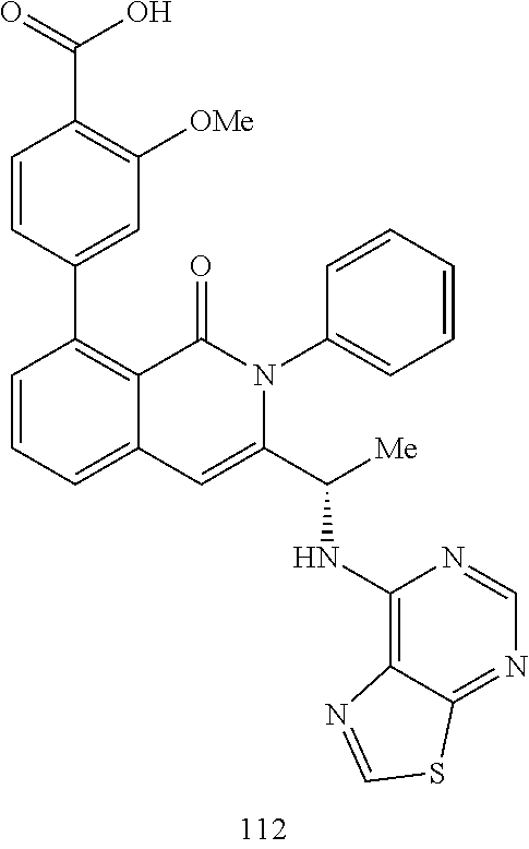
C1=CC(C2=C3C(=CC=C2)C=C(C(NC2=C4C(=NC=N2)SC=N4)[Me])N(C2=CC=CC=C2)C3=O)=CC([OMe])=C1C(=O)O
